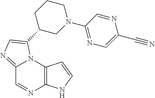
C12=NC=C(C3CN(C4=NC=C(C#N)N=C4)CCC3)N1C1=C(N=C2)NC=C1
